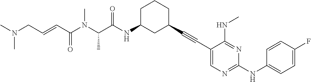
CN(CC=CC(N(C(C(NC1CC(C#CC2=CN=C(NC3=CC=C(F)C=C3)N=C2NC)CCC1)=O)C)C)=O)C
